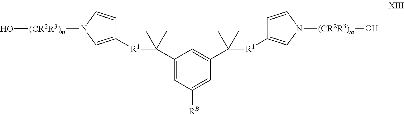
C1(C([R1]C2=CN([(CR2R3)m]O)C=C2)(C)C)=CC([RB])=CC(C(C)(C)[R1]C2=CN([(CR2R3)m]O)C=C2)=C1
